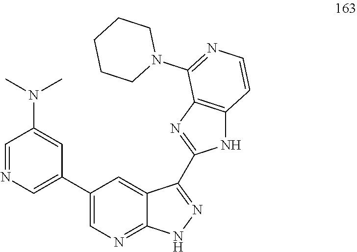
C1(C2=CN=CC(N(C)C)=C2)=CN=C2C(=C1)C(C1=NC3=C(N1)C=CN=C3N1CCCCC1)=NN2
